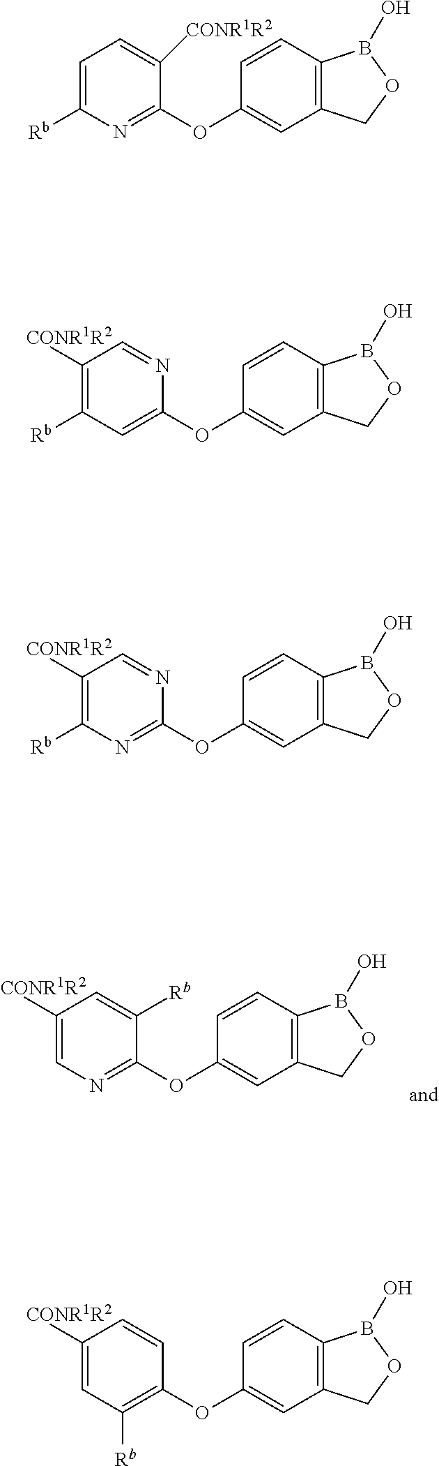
N1=C(OC2=CC3=C(C=C2)B(O)OC3)C([CONR1R2])=CC=C1[Rb].C1=C(OC2=CC3=C(C=C2)B(O)OC3)N=CC([CONR1R2])=C1[Rb].N1=C(OC2=CC3=C(C=C2)B(O)OC3)N=CC([CONR1R2])=C1[Rb].C1([Rb])=C(OC2=CC3=C(C=C2)B(O)OC3)C=CC([CONR1R2])=C1.N1=C(OC2=CC3=C(C=C2)B(O)OC3)C([Rb])=CC([CONR1R2])=C1
